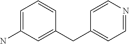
C1=C(N)C=C(CC2=CC=NC=C2)C=C1
